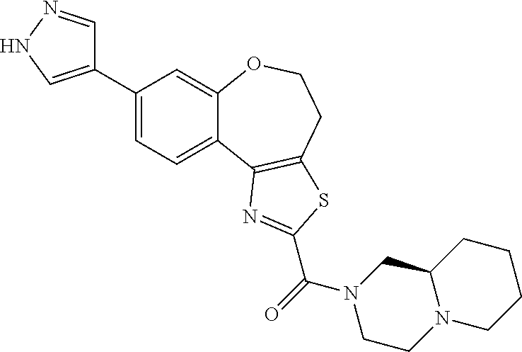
C1(C2=CNN=C2)=CC=C2C(=C1)OCCC1=C2N=C(C(N2CCN3C(C2)CCCC3)=O)S1
